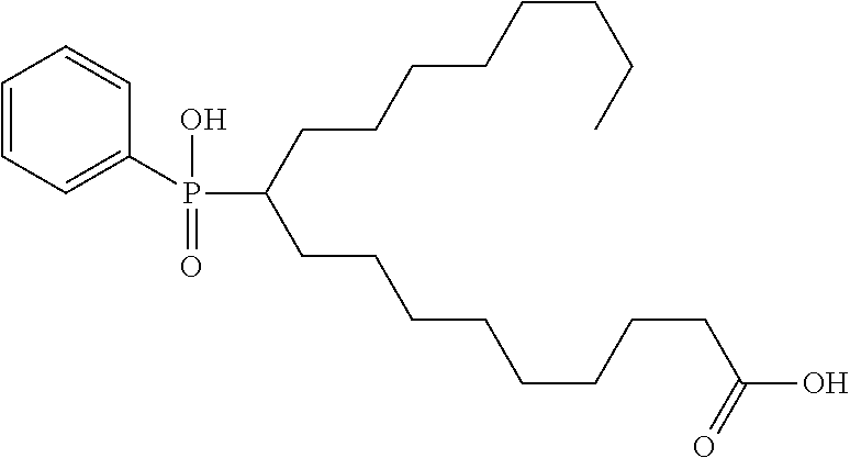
C1=CC=C(P(C(CCCCCCCCC(O)=O)CCCCCCCC)(=O)O)C=C1
